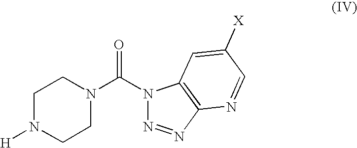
N1(C(N2CCN([H])CC2)=O)N=NC2=C1C=C([X])C=N2
